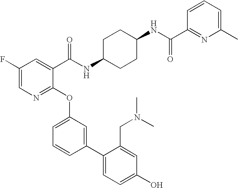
C1(F)=CN=C(OC2=CC=CC(C3=CC=C(O)C=C3CN(C)C)=C2)C(C(NC2CCC(NC(C3=NC(C)=CC=C3)=O)CC2)=O)=C1
